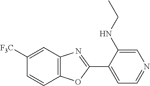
C1([F3C])=CC2=C(C=C1)OC(C1=CC=NC=C1NCC)=N2
